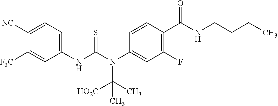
C1(NC(N(C2=CC(F)=C(C(NCCCC)=O)C=C2)C([HO2C])(C)C)=S)=CC=C([NC])C([F3C])=C1
